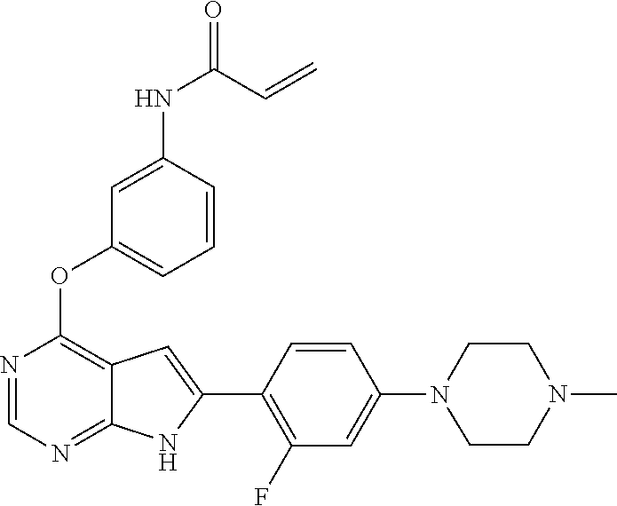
C1CN(C2=CC(F)=C(C3=CC4=C(OC5=CC=CC(NC(C=C)=O)=C5)N=CN=C4N3)C=C2)CCN1C
